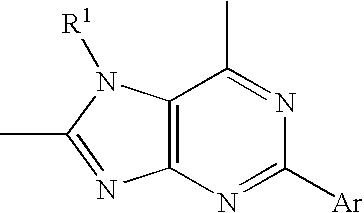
C12=C(N=C([Ar])N=C1C)N=C(C)N2[R1]
